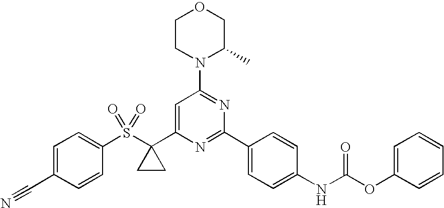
C1(S(C2(C3=CC(N4C(C)COCC4)=NC(C4=CC=C(NC(OC5=CC=CC=C5)=O)C=C4)=N3)CC2)(=O)=O)=CC=C(C#N)C=C1
